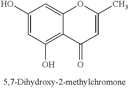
C1(O)=CC(O)=C2C(=C1)OC(C)=CC2=O
